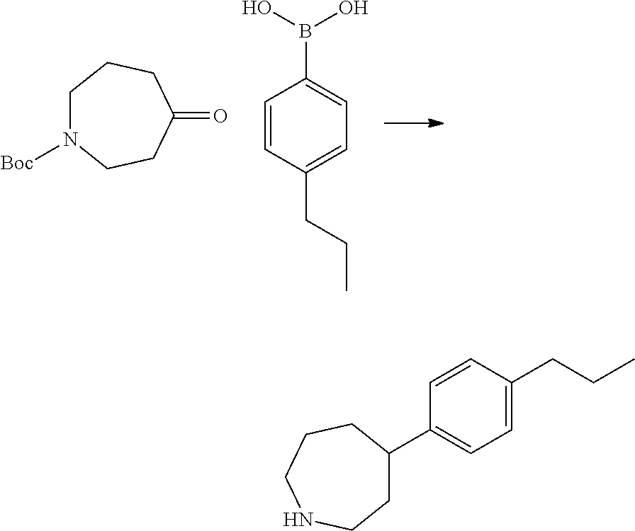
C1N([Boc])CCC(=O)CC1.C1=CC(CCC)=CC=C1B(O)O.C1C(C2=CC=C(CCC)C=C2)CCCNC1
